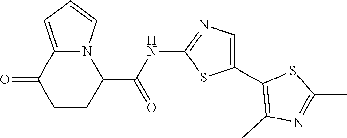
C1CC(C(NC2=NC=C(C3=C(C)N=C(C)S3)S2)=O)N2C(=CC=C2)C1=O
